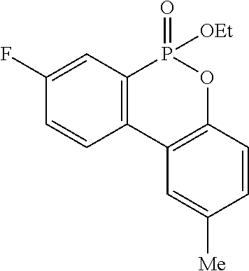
C1(F)=CC2=C(C=C1)C1=C(OP2(=O)[OEt])C=CC([Me])=C1
